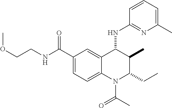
C(C1=CC=C2C(=C1)C(NC1=NC(C)=CC=C1)C(C)C(CC)N2C(=O)C)(=O)NCCOC
